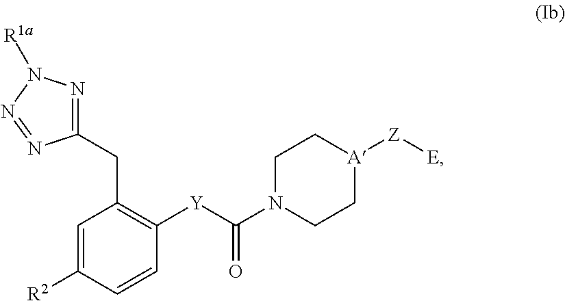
C1([Y]C(N2CC[A]([Z][E])CC2)=O)=C(CC2=NN([R1a])N=N2)C=C([R2])C=C1
